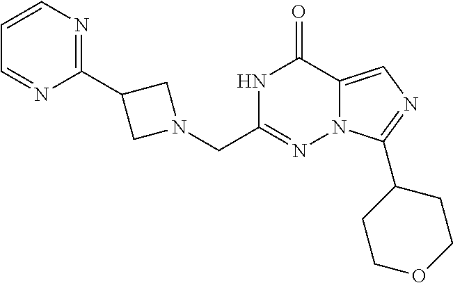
N1C(CN2CC(C3=NC=CC=N3)C2)=NN2C(=CN=C2C2CCOCC2)C1=O
